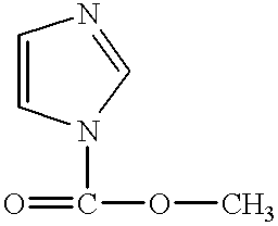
C1=CN(C(=O)OC)C=N1
